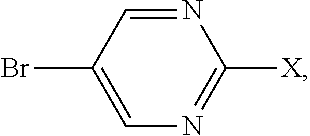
N1=CC(Br)=CN=C1[X]
